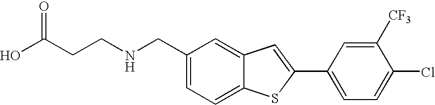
C1=C(CNCCC(O)=O)C=C2C(=C1)SC(C1=CC=C(Cl)C([CF3])=C1)=C2
